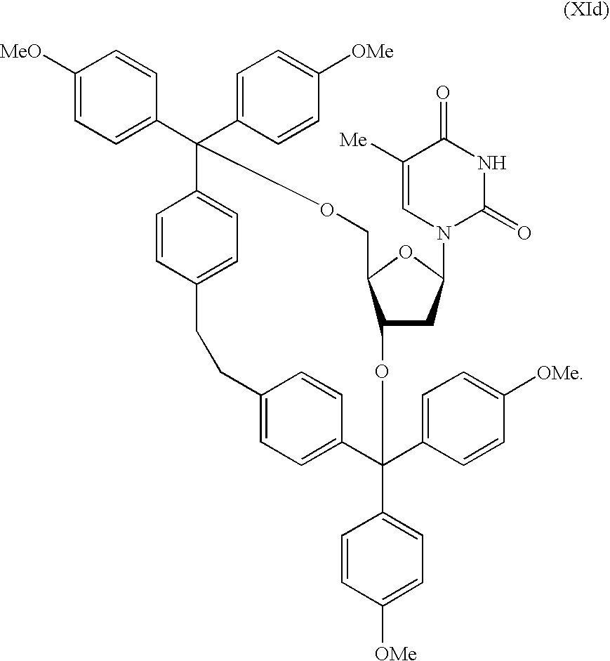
C1([MeO])=CC=C(C2(C3=CC=C([OMe])C=C3)C3=CC=C(C=C3)CCC3=CC=C(C=C3)C(C3=CC=C([OMe])C=C3)(C3=CC=C([OMe])C=C3)OC3CC(N4C(=O)NC(=O)C([Me])=C4)OC3CO2)C=C1
